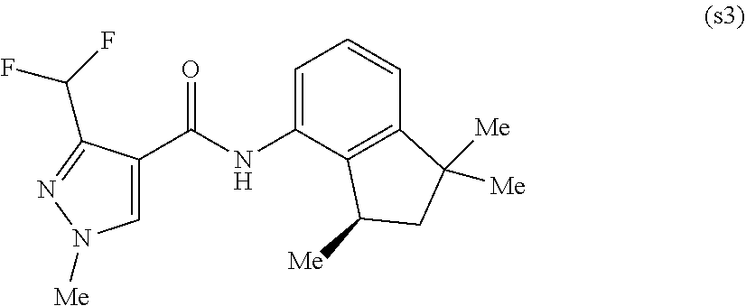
C1(C(NC2=CC=CC3=C2C([Me])CC3([Me])[Me])=O)=CN([Me])N=C1C(F)F
